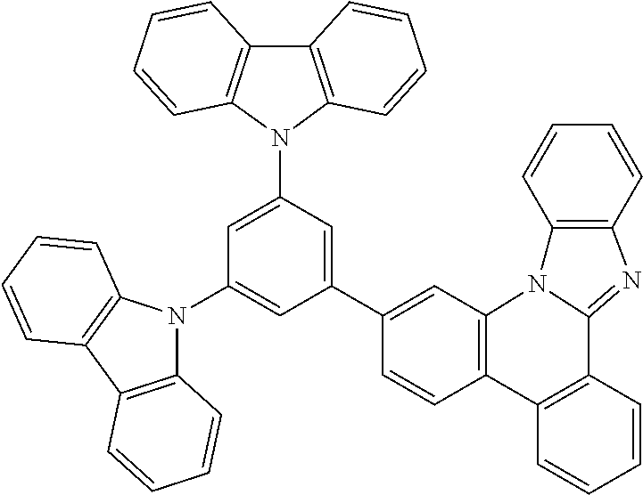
C1=CC2=C(C=C1C1=CC(N3C4=C(C5=C3C=CC=C5)C=CC=C4)=CC(N3C4=C(C5=C3C=CC=C5)C=CC=C4)=C1)N1C(=NC3=C1C=CC=C3)C1=C2C=CC=C1
